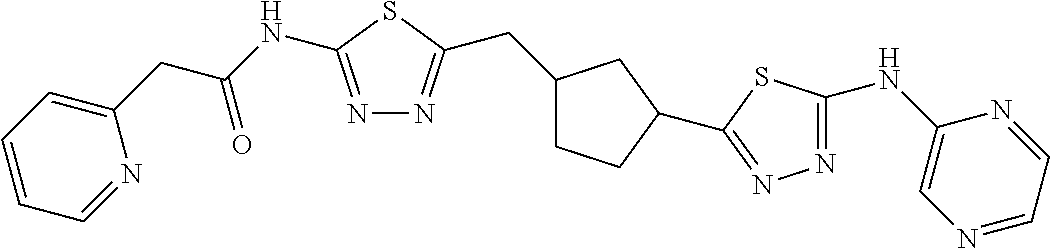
N1=C(NC(CC2=CC=CC=N2)=O)SC(CC2CCC(C3=NN=C(NC4=CN=CC=N4)S3)C2)=N1
